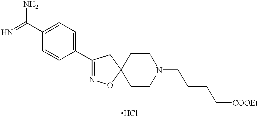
NC(=N)C1=CC=C(C2=NOC3(C2)CCN(CCCC[COOEt])CC3)C=C1
